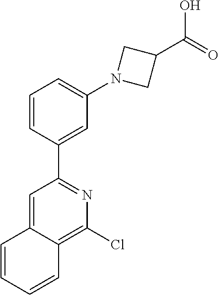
C1(C2=CC(N3CC(C(O)=O)C3)=CC=C2)=NC(Cl)=C2C(=C1)C=CC=C2
